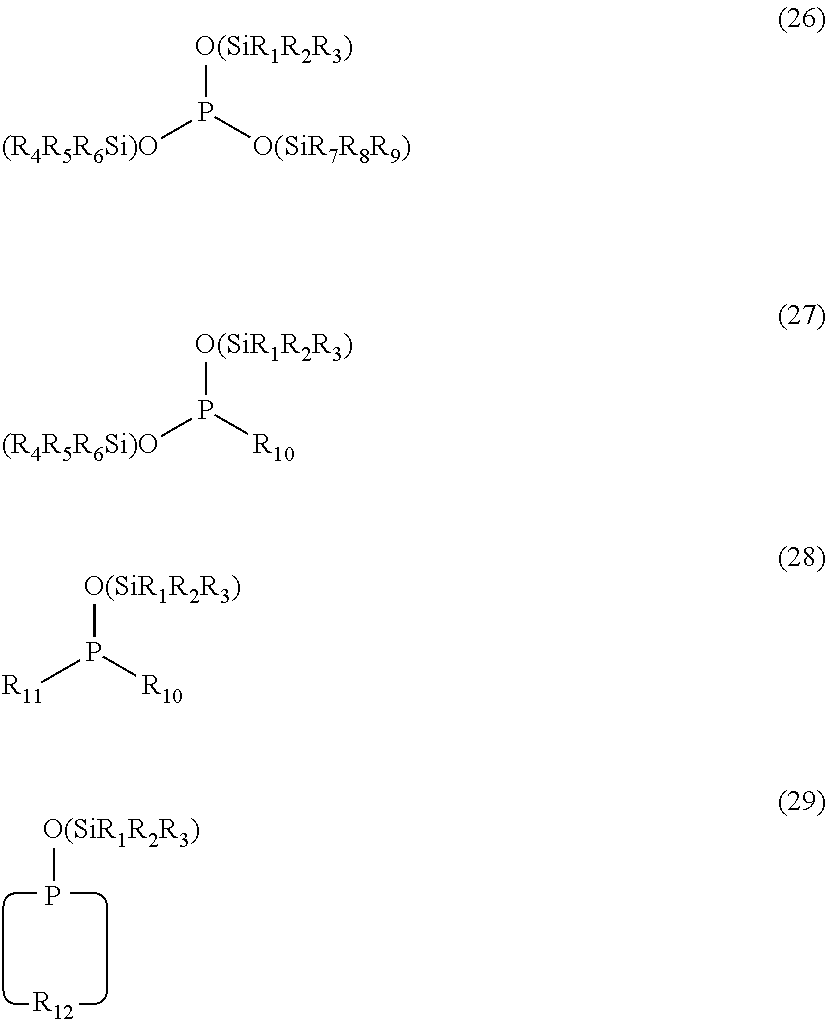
[R12].[O(SiR1R2R3)]P.[O(SiR1R2R3)]P([O(SiR7R8R9)])[(R4R5R6Si)O].[O(SiR1R2R3)]P([R10])[(R4R5R6Si)O].[O(SiR1R2R3)]P([R10])[R11]
